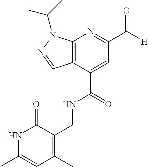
C12=C(C(C(NCC3=C(C)C=C(C)NC3=O)=O)=CC(C([H])=O)=N1)C=NN2C(C)C
